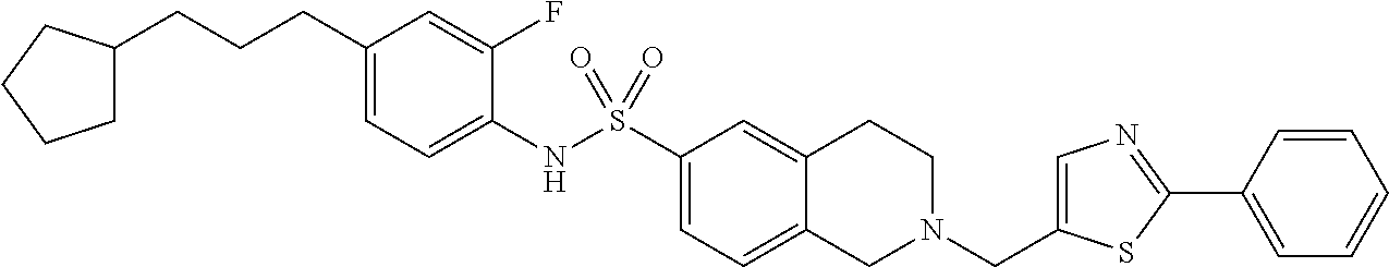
C1(CCCC2CCCC2)=CC=C(NS(C2=CC=C3C(=C2)CCN(CC2=CN=C(C4=CC=CC=C4)S2)C3)(=O)=O)C(F)=C1
